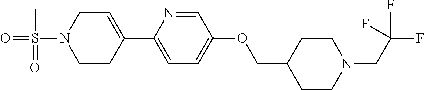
C1=C(C2=CC=C(OCC3CCN(CC(F)(F)F)CC3)C=N2)CCN(S(C)(=O)=O)C1
